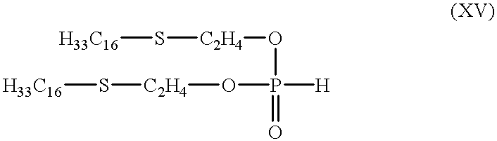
[H33C16]S[C2H4]OP([H])(O[C2H4]S[H33C16])=O
